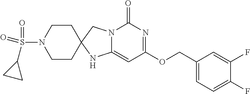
C1CC2(CCN1S(=O)(=O)C1CC1)NC1=CC(OCC3=CC=C(F)C(F)=C3)=NC(=O)N1C2
